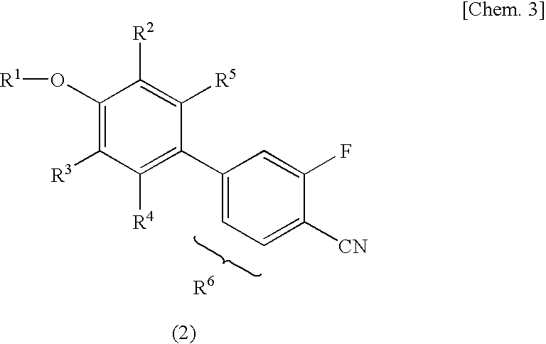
C1(O[R1])=C([R3])C([R4])=C(C2=CC=C([CN])C(F)=C2)C([R5])=C1[R2]
